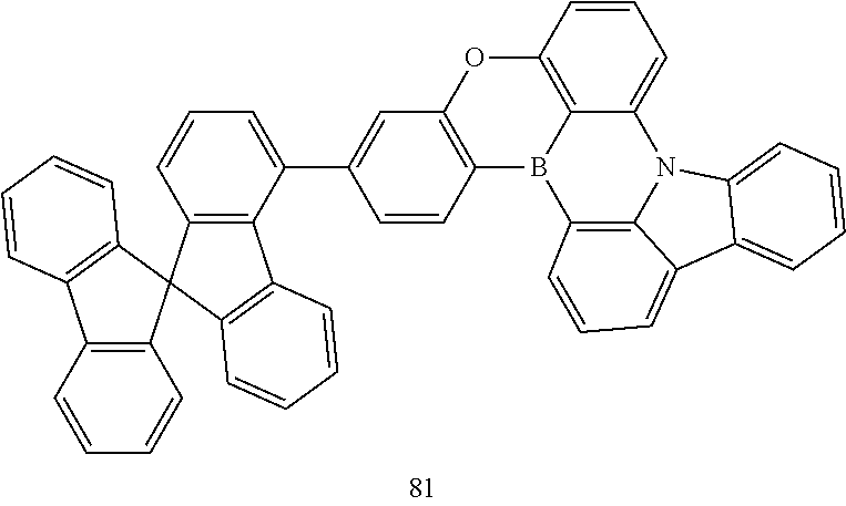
C1(C2=CC=CC3=C2C2=C(C=CC=C2)C32C3=C(C=CC=C3)C3=C2C=CC=C3)=CC2=C(C=C1)B1C3=C(O2)C=CC=C3N2C3=C1C=CC=C3C1=CC=CC=C21
